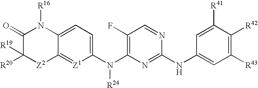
C1(N(C2=C(F)C=NC(NC3=CC([R43])=C([R42])C([R41])=C3)=N2)[R24])=CC=C2C(=[Z1]1)[Z2]C([R20])([R19])C(=O)N2[R16]
